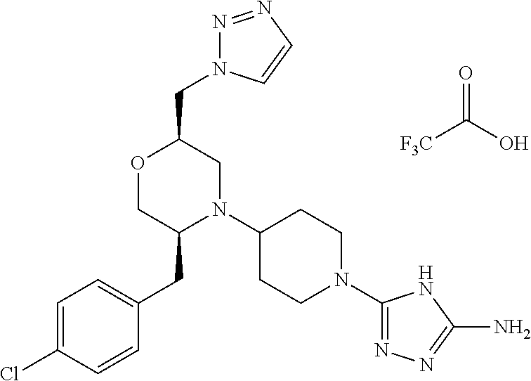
C(C1OCC(CC2=CC=C(Cl)C=C2)N(C2CCN(C3=NN=C(N)N3)CC2)C1)N1N=NC=C1.[F3C]C(O)=O
